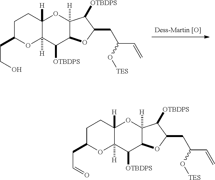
C(CC1OC2([H])C([H])(CC1)OC1([H])C(C2[OTBDPS])OC(CC(O[TES])C=C)C1[OTBDPS])=O.[Dess-Martin [O]].C(CC1OC2([H])C([H])(CC1)OC1([H])C(C2[OTBDPS])OC(CC(O[TES])C=C)C1[OTBDPS])O
